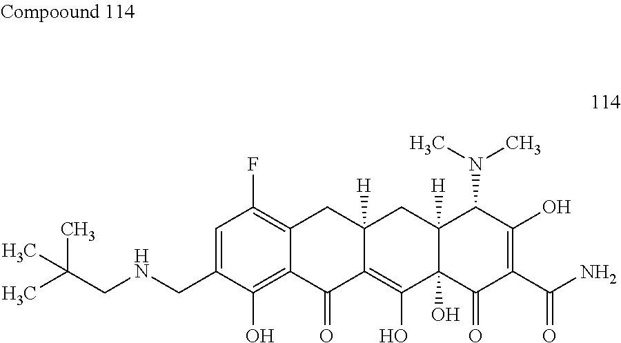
C12=C(F)C=C(CNCC(C)(C)C)C(O)=C1C(=O)C1=C(O)C3(O)C([H])(CC1([H])C2)C(N(C)C)C(O)=C(C(N)=O)C3=O
